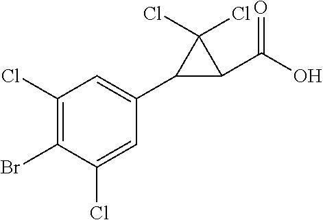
C1(Cl)=C(Br)C(Cl)=CC(C2C(C(O)=O)C2(Cl)Cl)=C1
